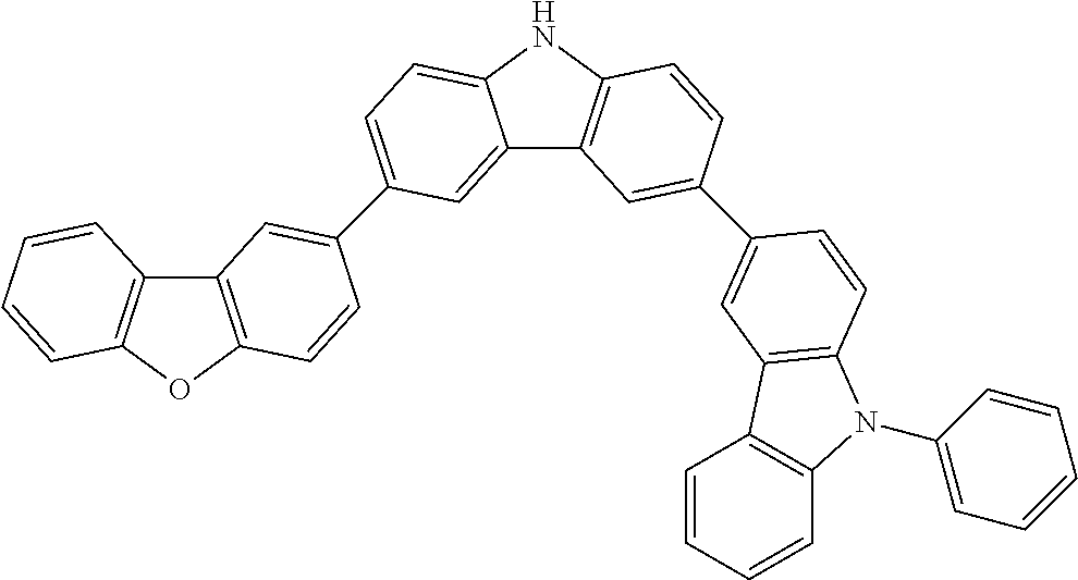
C12=CC(C3=CC4=C(OC5=C4C=CC=C5)C=C3)=CC=C1NC1=C2C=C(C2=CC3=C(N(C4=CC=CC=C4)C4=C3C=CC=C4)C=C2)C=C1
